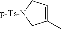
C1(C)=CC[p-Ts-N]C1
